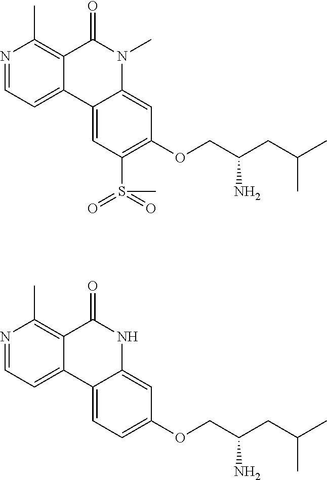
N1=CC=C2C(=C1C)C(=O)N(C)C1=CC(OCC(CC(C)C)N)=C(S(=O)(=O)C)C=C21.N1=CC=C2C(=C1C)C(=O)NC1=CC(OCC(CC(C)C)N)=CC=C21
